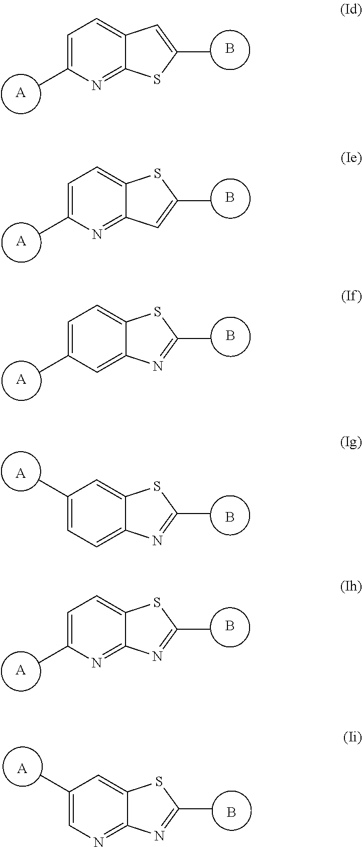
B.C1=C(C)N=C2C(=C1)C=C(C)S2.[A].B.C1=C(C)N=C2C(=C1)SC(C)=C2.[A].B.C1=C(C)C=C2C(=C1)SC(C)=N2.[A].B.C1=C(C)C=C2C(=C1)N=C(C)S2.[A].B.C1=C(C)N=C2C(=C1)SC(C)=N2.[A].B.C1=C(C)C=C2C(=N1)N=C(C)S2.[A]
